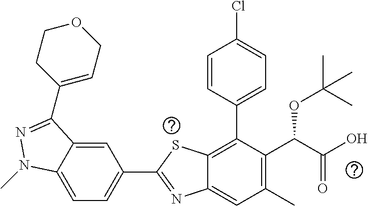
C1=C2C(=CC(C3=NC4=CC(C)=C(C(C(O)=O)OC(C)(C)C)C(C5=CC=C(Cl)C=C5)=C4S3)=C1)C(C1=CCOCC1)=NN2C
